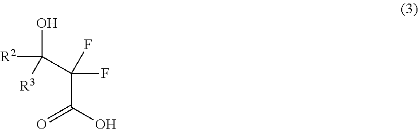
OC(C(C(=O)O)(F)F)([R2])[R3]
